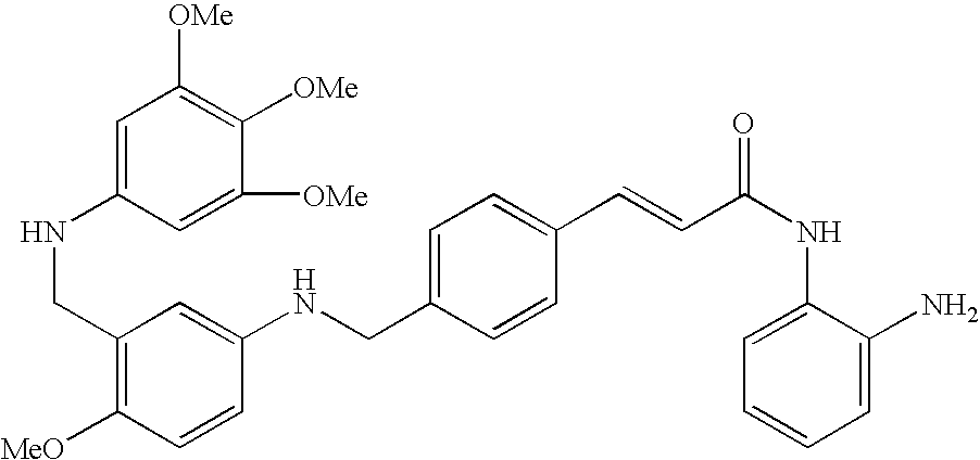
C1(C=CC(NC2=CC=CC=C2N)=O)=CC=C(CNC2=CC(CNC3=CC([OMe])=C([OMe])C([OMe])=C3)=C([MeO])C=C2)C=C1
